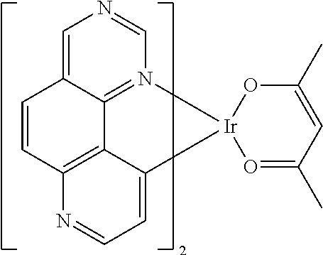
C1=C2C3=N(C=N1)[Ir]1(C4=CC=NC(=C34)C=C2)O=C(C)C=C(C)O1
